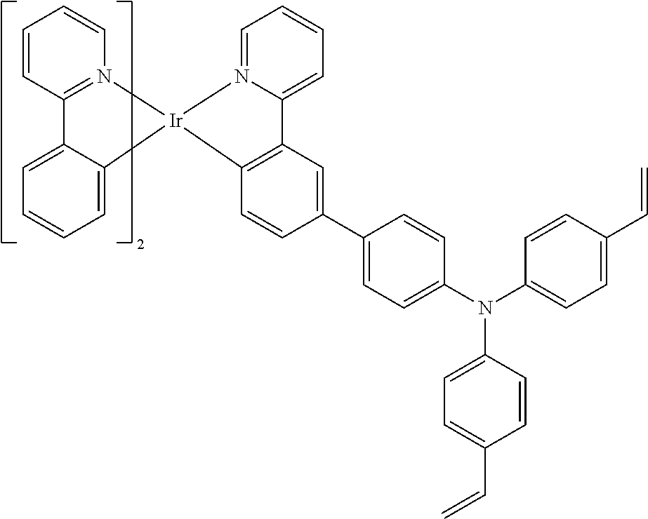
C1=CC2=N(C=C1)[Ir]1(C3=CC=CC=C32)N2=CC=CC=C2C2=C1C=CC(C1=CC=C(N(C3=CC=C(C=C)C=C3)C3=CC=C(C=C)C=C3)C=C1)=C2
